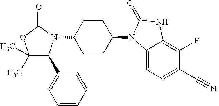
C1(C2C(C)(C)OC(=O)N2C2CCC(N3C4=CC=C(C#N)C(F)=C4NC3=O)CC2)=CC=CC=C1
